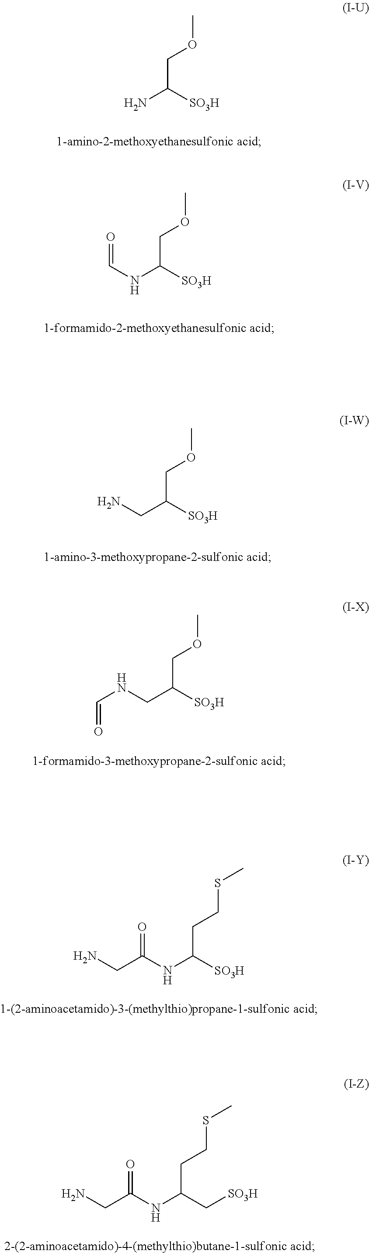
C(C([SO3H])COC)NC=O.N(C([SO3H])CCSC)C(CN)=O.N(C(C[SO3H])CCSC)C(CN)=O.NC([SO3H])COC.N(C([SO3H])COC)C=O.C(C([SO3H])COC)N
